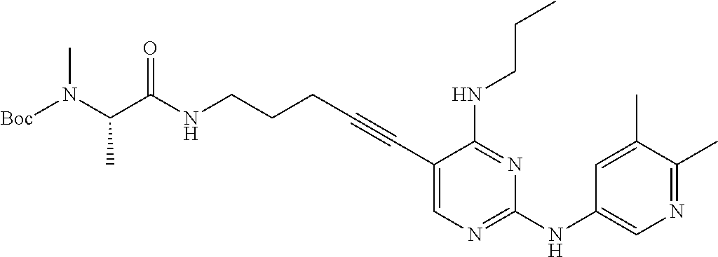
[Boc]N(C(C(NCCCC#CC1=CN=C(NC2=CN=C(C)C(C)=C2)N=C1NCCC)=O)C)C
